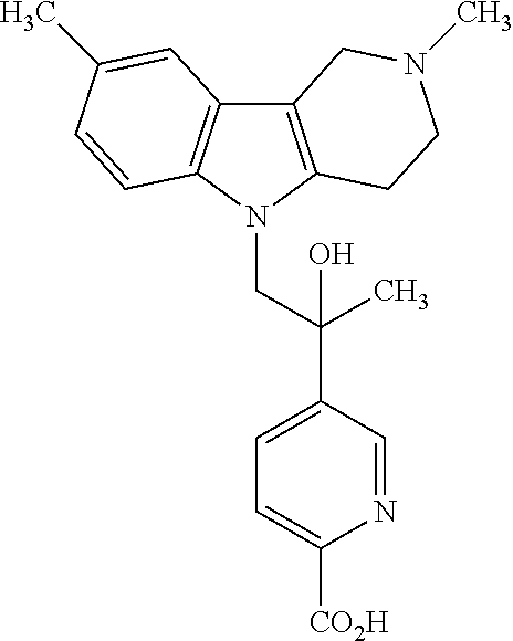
C12=C(N(CC(C3=CC=C([CO2H])N=C3)(C)O)C3=C1C=C(C)C=C3)CCN(C)C2
